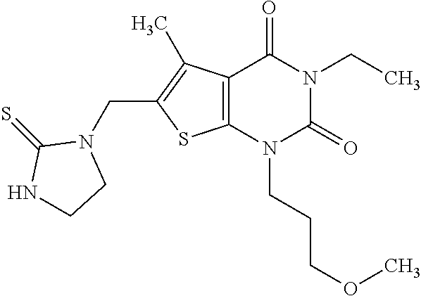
C12=C(N(CCCOC)C(=O)N(CC)C1=O)SC(CN1C(=S)NCC1)=C2C
